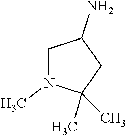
C1N(C)C(C)(C)CC1N
